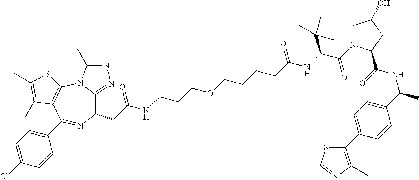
C1(CC(NCCCOCCCCC(NC(C(=O)N2CC(O)CC2C(=O)NC(C)C2=CC=C(C3=C(C)N=CS3)C=C2)C(C)(C)C)=O)=O)C2=NN=C(C)N2C2=C(C(C3=CC=C(Cl)C=C3)=N1)C(C)=C(C)S2
